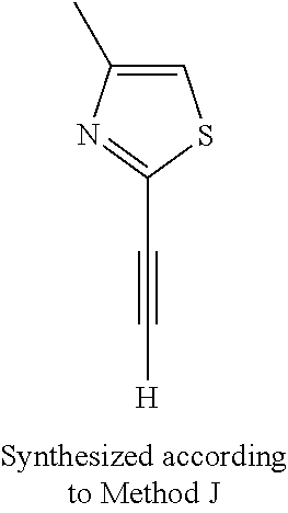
[H]C#CC1=NC(C)=CS1
